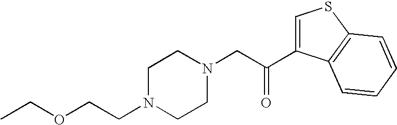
CCOCCN1CCN(CC(=O)C2=CSC3=C2C=CC=C3)CC1
